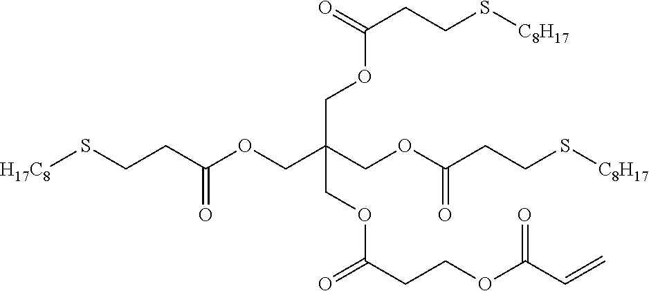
C(CC(OCC(COC(CCS[C8H17])=O)(COC(CCS[C8H17])=O)COC(CCOC(C=C)=O)=O)=O)S[H17C8]
